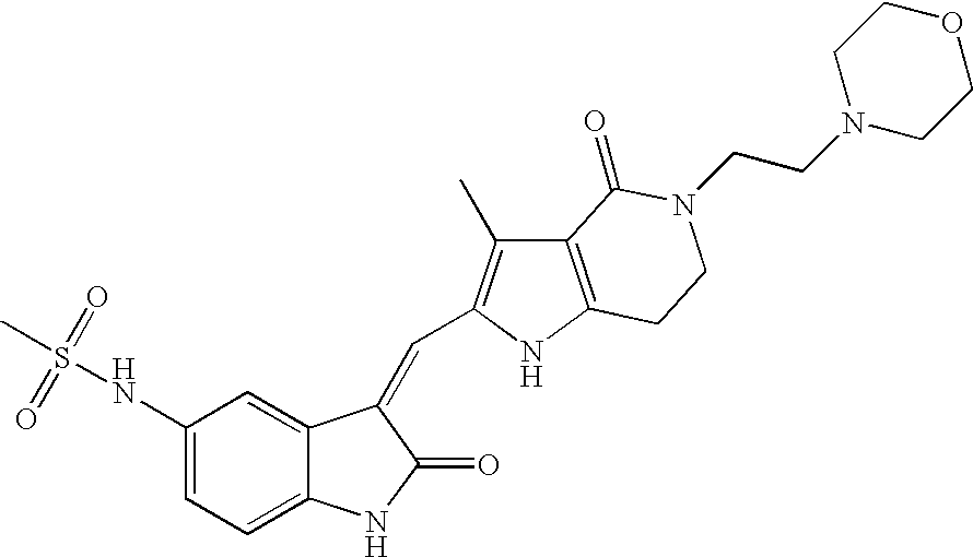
C1(NS(C)(=O)=O)=CC=C2C(=C1)C(=CC1=C(C)C3=C(N1)CCN(CCN1CCOCC1)C3=O)C(=O)N2
